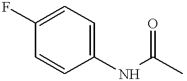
C1(F)=CC=C(NC(C)=O)C=C1
